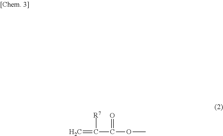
C=C([R7])C(OC)=O
